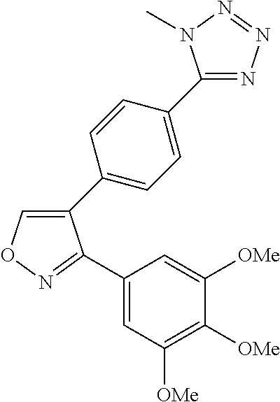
C1(C2=CC=C(C3=NN=NN3C)C=C2)=CON=C1C1=CC([OMe])=C([OMe])C([OMe])=C1
